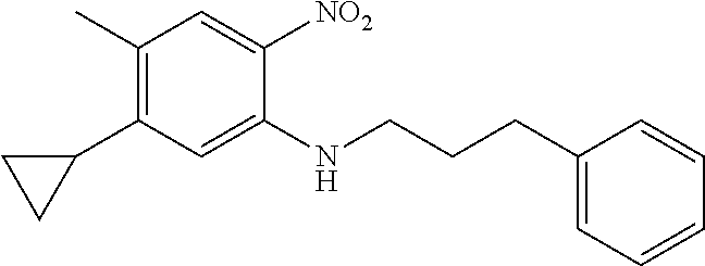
C1(C)=C(C2CC2)C=C(NCCCC2=CC=CC=C2)C([NO2])=C1
